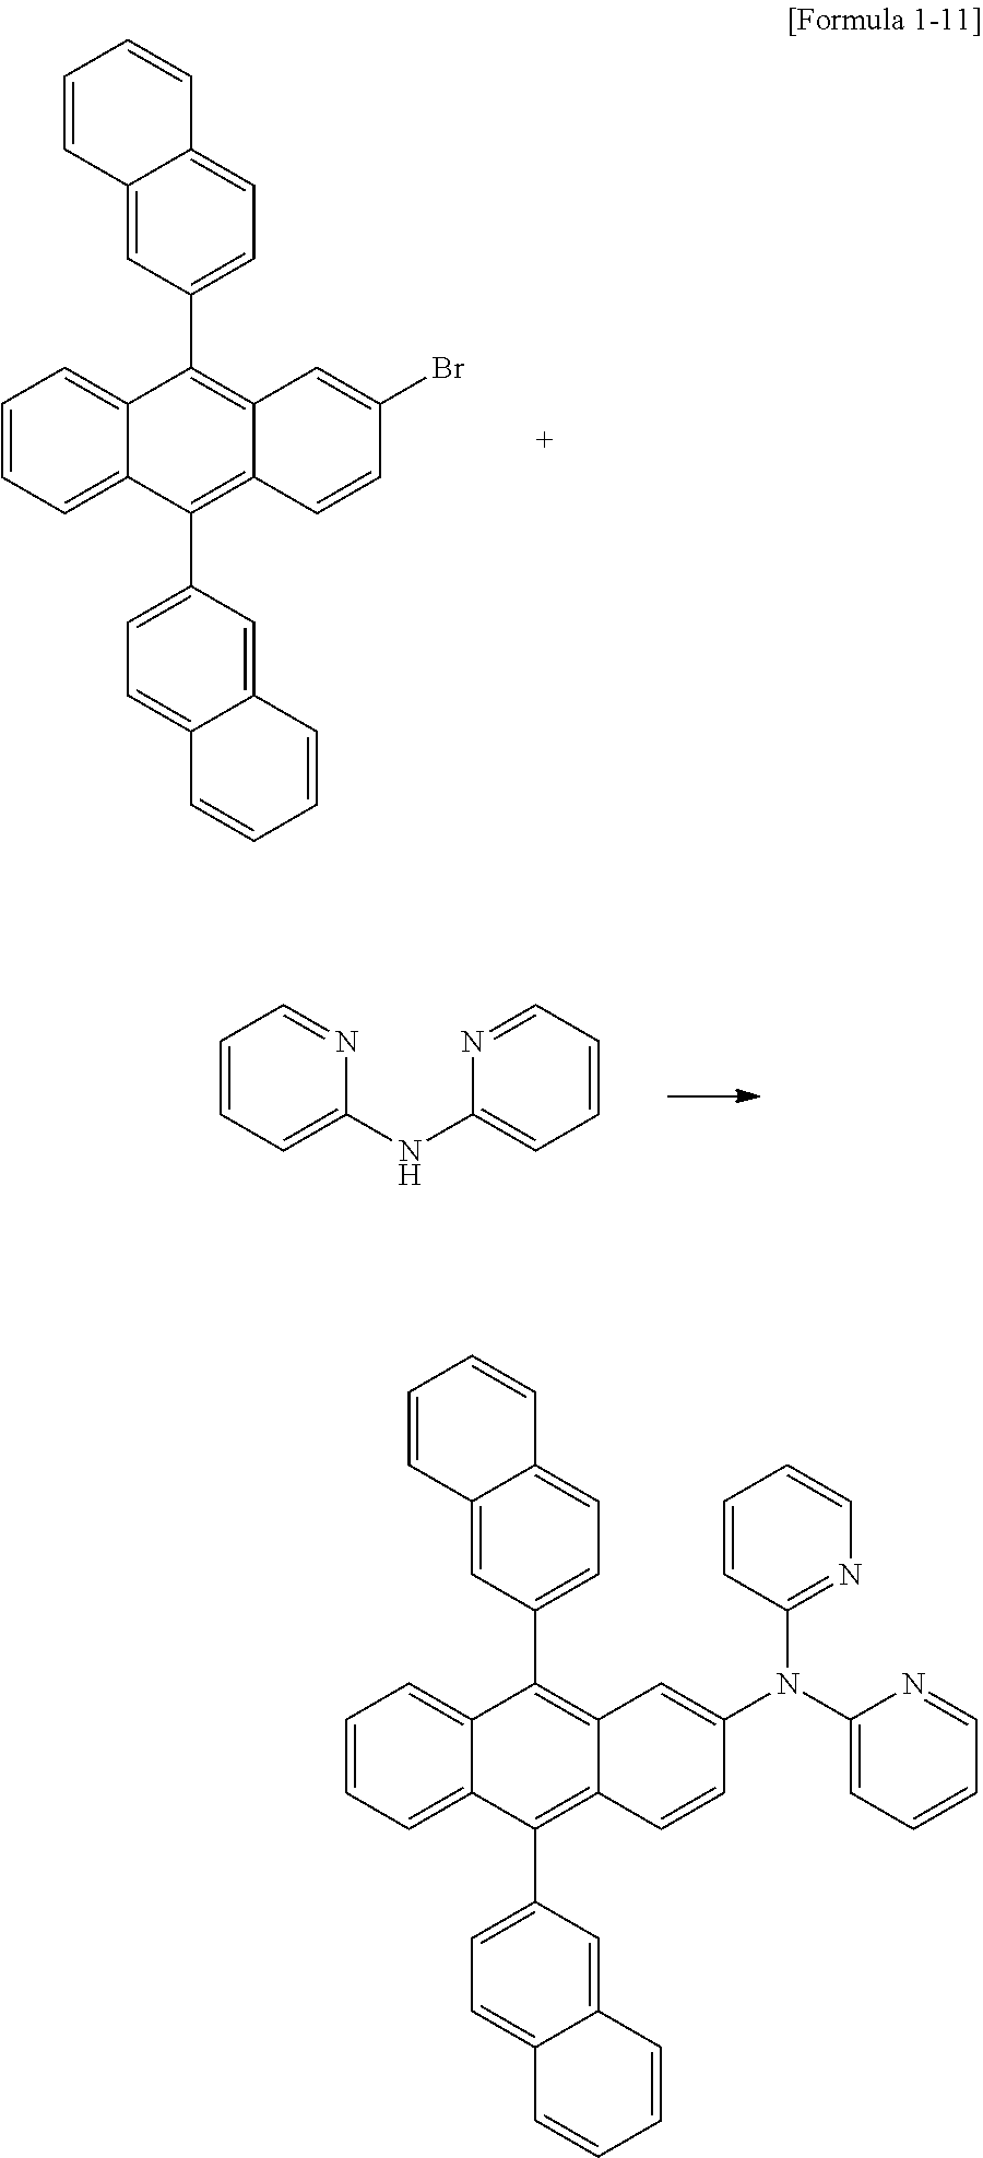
C12=CC(C3=C4C(=C(C5=CC=C6C(=C5)C=CC=C6)C5=CC=CC=C35)C=CC(Br)=C4)=CC=C1C=CC=C2.C1=CC=C(NC2=CC=CC=N2)N=C1.C12=CC(C3=C4C(=C(C5=CC=C6C(=C5)C=CC=C6)C5=CC=CC=C35)C=CC(N(C3=CC=CC=N3)C3=NC=CC=C3)=C4)=CC=C1C=CC=C2
